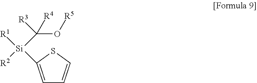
[R2][Si](C(O[R5])([R4])[R3])([R1])C1=CC=CS1
